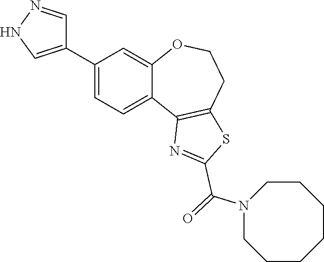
C1(C2=CNN=C2)=CC=C2C(=C1)OCCC1=C2N=C(C(=O)N2CCCCCCC2)S1
